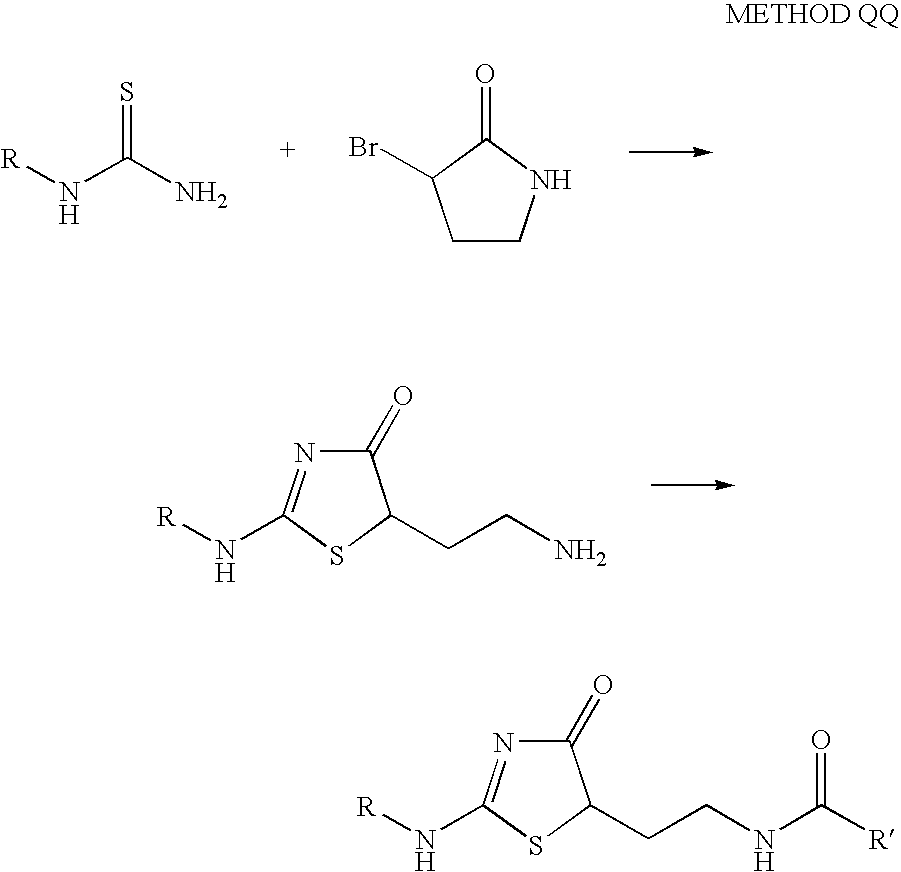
S=C(N)N[R].C1CNC(=O)C1Br.C1(=O)N=C(N[R])SC1CCN.C1(=O)N=C(N[R])SC1CCNC([R])=O
